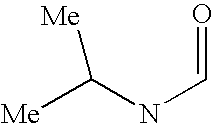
N(C=O)C([Me])[Me]
